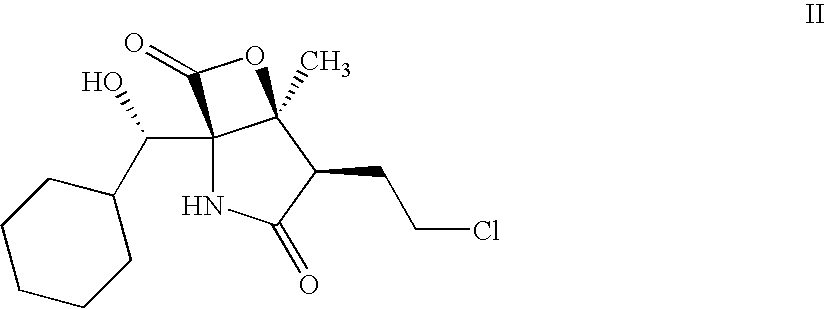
C12(C(C3CCCCC3)O)NC(=O)C(CCCl)C1(C)OC2=O
